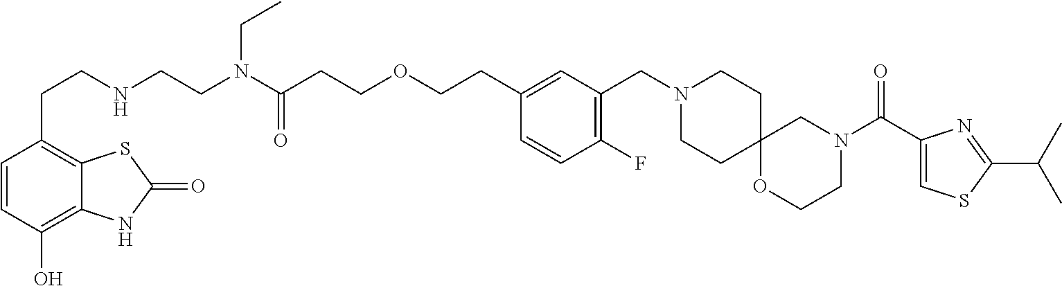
C1CC2(CCN1CC1=C(F)C=CC(CCOCCC(N(CCNCCC3=C4C(=C(O)C=C3)NC(=O)S4)CC)=O)=C1)CN(C(C1=CSC(C(C)C)=N1)=O)CCO2
